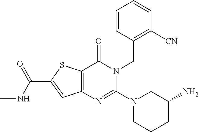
C12=C(SC(C(NC)=O)=C1)C(=O)N(CC1=C([CN])C=CC=C1)C(N1CCCC(N)C1)=N2
